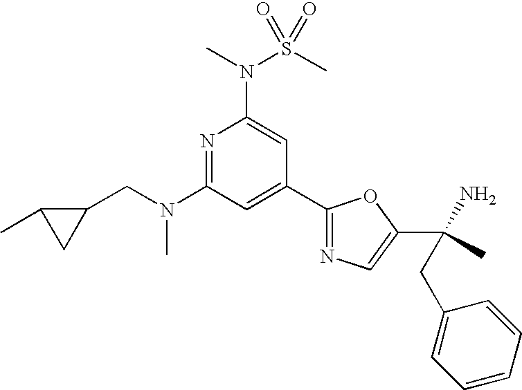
N1=C(N(CC2C(C)C2)C)C=C(C2=NC=C(C(N)(C)CC3=CC=CC=C3)O2)C=C1N(C)S(C)(=O)=O
